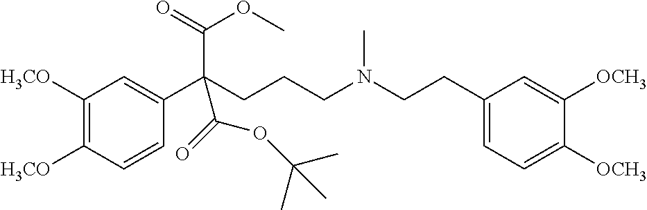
C1([H3CO])=C([H3CO])C=CC(C(CCCN(CCC2=CC=C([OCH3])C([OCH3])=C2)C)(C(=O)OC)C(=O)OC(C)(C)C)=C1
